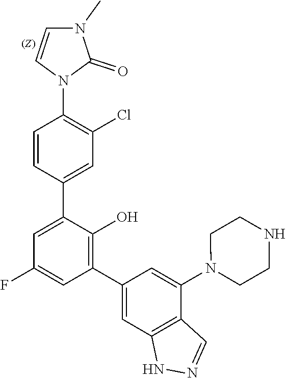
C1=C(C2=CC(Cl)=C(N3C=CN(C)C3=O)C=C2)C(O)=C(C2=CC3=C(C(N4CCNCC4)=C2)C=NN3)C=C1F
